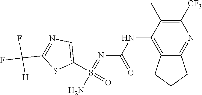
FC([H])(F)C1=NC=C(S(N)(=O)=NC(NC2=C3CCCC3=NC([CF3])=C2C)=O)S1
